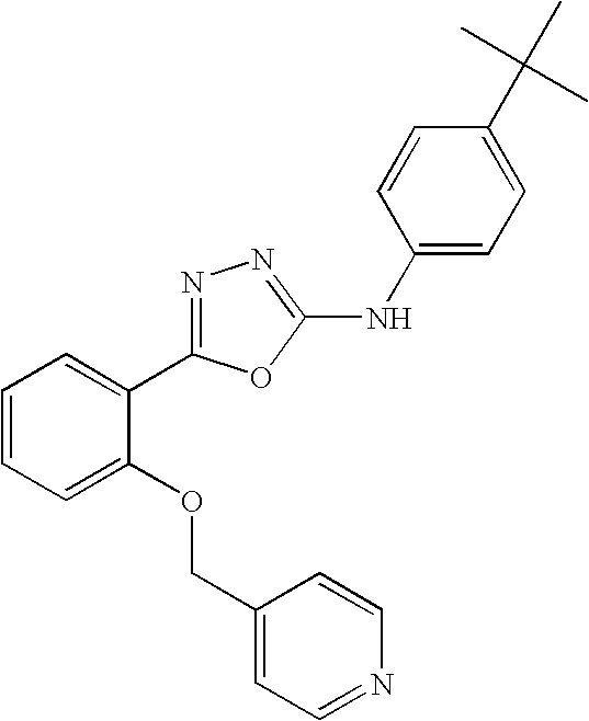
C1=CC=C(OCC2=CC=NC=C2)C(C2=NN=C(NC3=CC=C(C(C)(C)C)C=C3)O2)=C1
